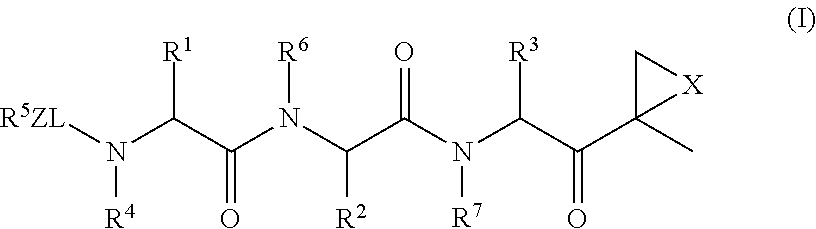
[R5ZL]N(C(C(N(C(C(=O)N(C([R3])C(C1(C)C[X]1)=O)[R7])[R2])[R6])=O)[R1])[R4]
